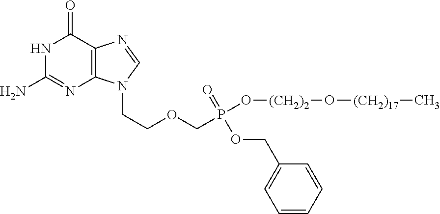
N1C(N)=NC2=C(C1=O)N=CN2CCOCP(O[(CH2)2]O[(CH2)17]C)(=O)OCC1=CC=CC=C1
